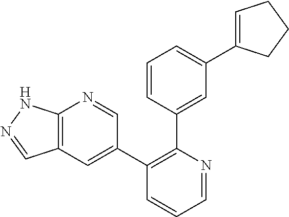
C12=C(C=C(C3=C(C4=CC(C5=CCCC5)=CC=C4)N=CC=C3)C=N1)C=NN2
